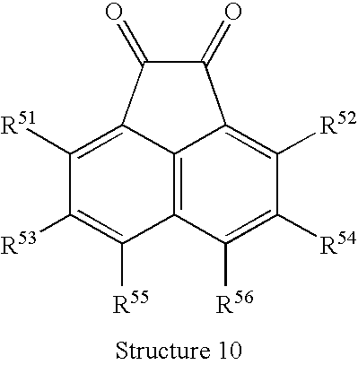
C12=C3C(=C([R51])C([R53])=C1[R55])C(=O)C(=O)C3=C([R52])C([R54])=C2[R56]
